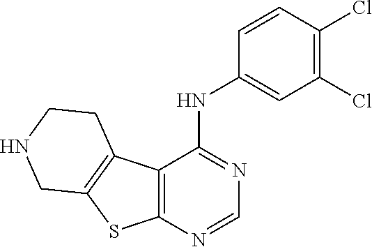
C1(Cl)=C(Cl)C=CC(NC2=NC=NC3=C2C2=C(S3)CNCC2)=C1
